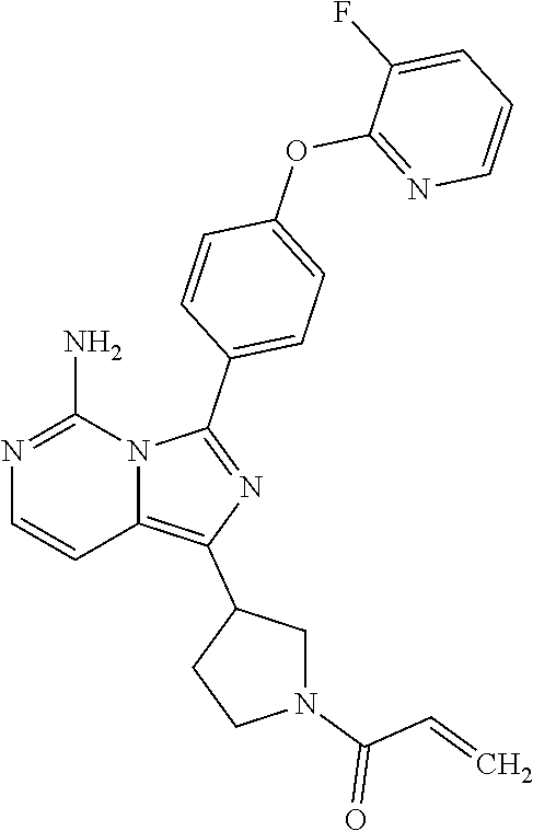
N1=C(N)N2C(=C(C3CN(C(C=C)=O)CC3)N=C2C2=CC=C(OC3=NC=CC=C3F)C=C2)C=C1
